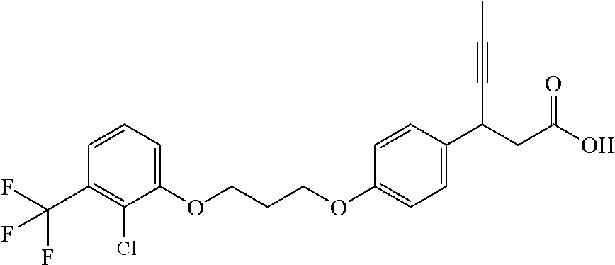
C1(OCCCOC2=CC=C(C(C#CC)CC(=O)O)C=C2)=CC=CC(C(F)(F)F)=C1Cl
